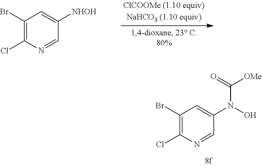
C1(Br)=C(Cl)N=CC(N(O)C([OMe])=O)=C1.C1(Br)=C(Cl)N=CC([NHOH])=C1
